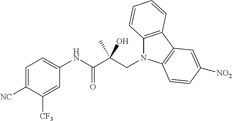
C1=C([NC])C([CF3])=CC(NC(C(CN2C3=C(C4=C2C=CC([NO2])=C4)C=CC=C3)(C)O)=O)=C1
